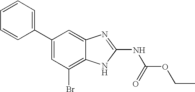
C1=CC=CC(C2=CC(Br)=C3C(=C2)N=C(NC(OCC)=O)N3)=C1
